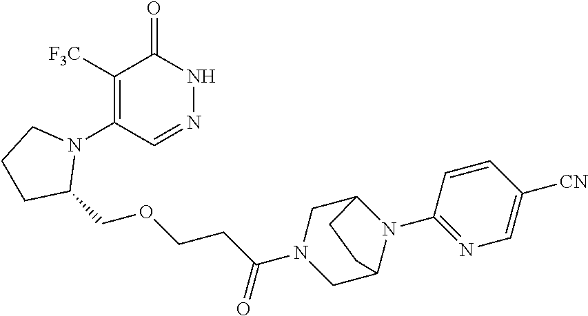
C1([F3C])=C(N2CCCC2COCCC(=O)N2CC3N(C4=NC=C([CN])C=C4)C(C2)CC3)C=NNC1=O
